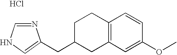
N1=CNC=C1CC1CC2=C(CC1)C=CC(OC)=C2.Cl
